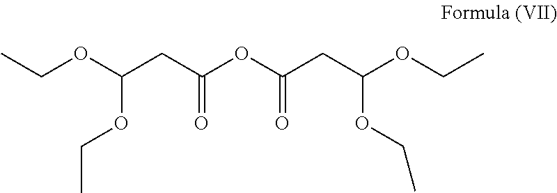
C(OC(CC(OC(CC(OCC)OCC)=O)=O)OCC)C
